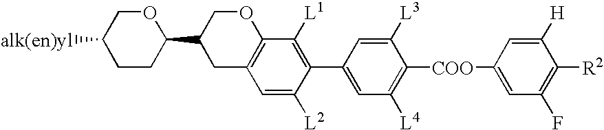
C1CC(C2CC3=C(OC2)C([L1])=C(C2=CC([L4])=C([COO]C4=CC(F)=C([R2])C([H])=C4)C([L3])=C2)C([L2])=C3)OCC1[alk(en)yl]
